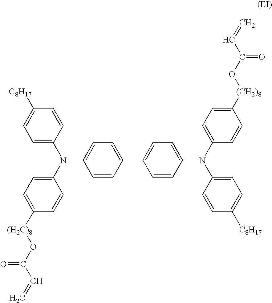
C1=C(N(C2=CC=C([(H2C)8]OC(C=C)=O)C=C2)C2=CC=C(C3=CC=C(N(C4=CC=C([(CH2)8]OC(C=C)=O)C=C4)C4=CC=C([C8H17])C=C4)C=C3)C=C2)C=CC([C8H17])=C1
